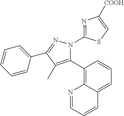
C1=CC=C(C2=NN(C3=NC([COOH])=CS3)C(C3=C4C(=CC=C3)C=CC=N4)=C2C)C=C1
